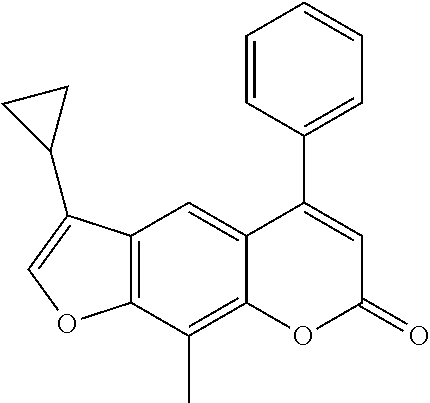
C12=C(C(C)=C3C(=C1)C(C1=CC=CC=C1)=CC(=O)O3)OC=C2C1CC1
